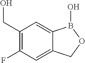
C1(CO)=C(F)C=C2C(=C1)B(O)OC2
